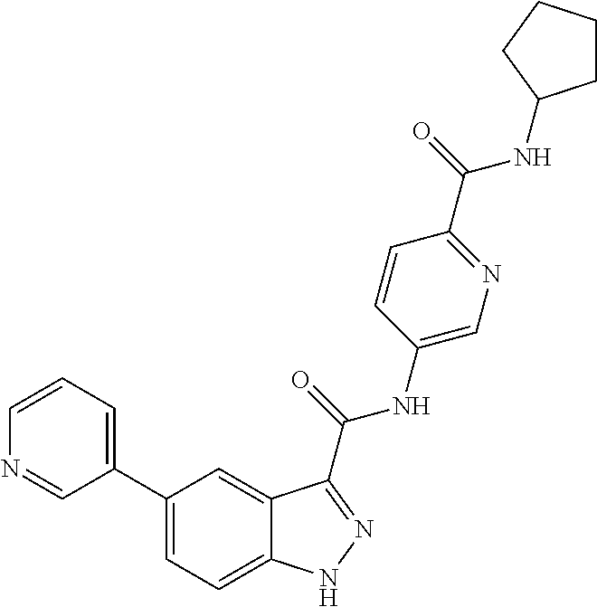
C1=CN=CC(C2=CC=C3C(=C2)C(C(NC2=CN=C(C(=O)NC4CCCC4)C=C2)=O)=NN3)=C1
